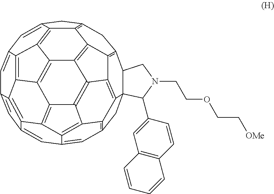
C1=C2C=C3C=C4C=C5C=C6CC7=C8C6=C6C5=C5C4=C3C3=C4C5=C6C5=C8C6=C(C7)C7C8(CC1=C1C8=C6C5=C4C1=C23)C(C1=CC2=C(C=C1)C=CC=C2)N(CCOCC[OMe])C7
